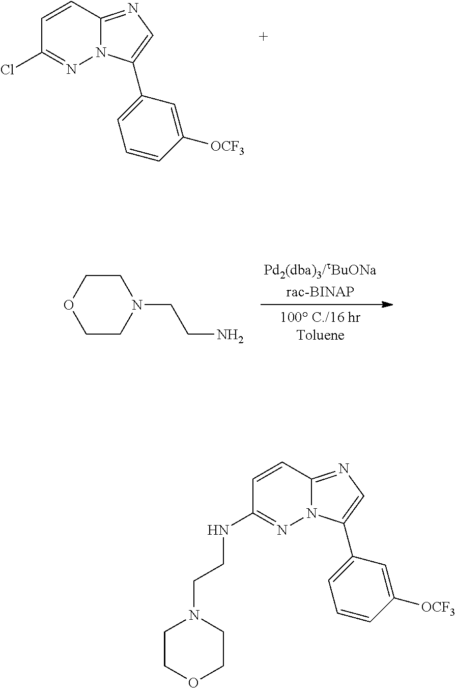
C1=CC2=NC=C(C3=CC=CC([OCF3])=C3)N2N=C1Cl.C1CN(CCN)CCO1.C1=CC2=NC=C(C3=CC=CC([OCF3])=C3)N2N=C1NCCN1CCOCC1
